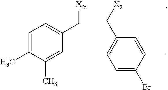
C1=C(C)C(C)=CC(C[X2])=C1.C1=C(Br)C(C)=CC(C[X2])=C1
